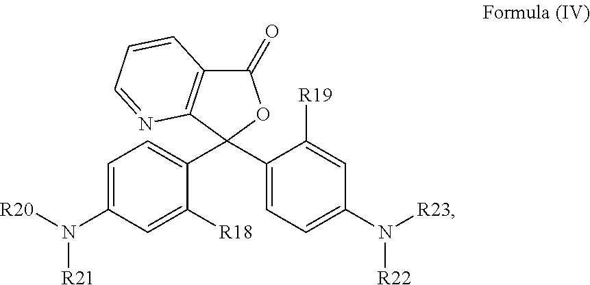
C1=C(N([R20])[R21])C=C([R18])C(C2(C3=CC=C(N([R23])[R22])C=C3[R19])OC(=O)C3=C2N=CC=C3)=C1
